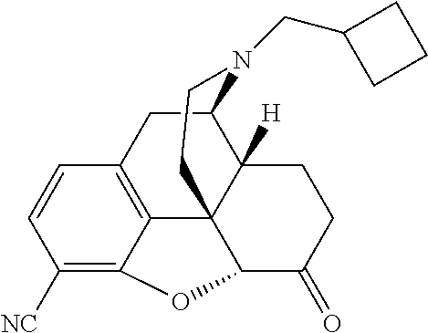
C1([NC])=C2C3=C(C=C1)CC1C4([H])C3(CCN1CC1CCC1)C(O2)C(=O)CC4
